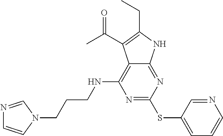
N1=C(SC2=CC=CN=C2)N=C2C(=C1NCCCN1C=NC=C1)C(C(=O)C)=C(CC)N2
